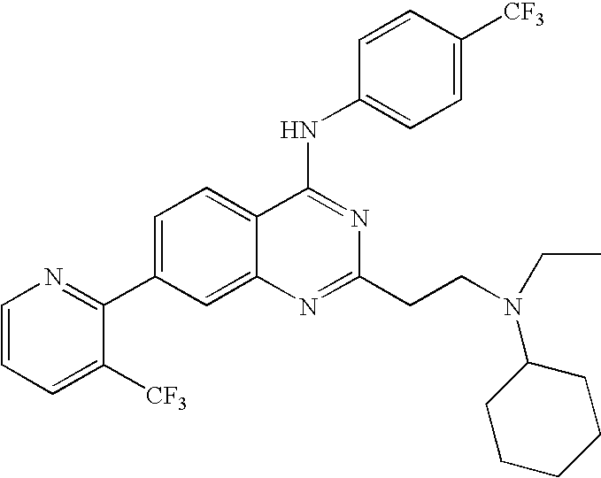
C1=CC=C([CF3])C(C2=CC=C3C(=C2)N=C(CCN(CC)C2CCCCC2)N=C3NC2=CC=C([CF3])C=C2)=N1
